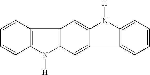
C12=C(C=CC=C1)C1=C(C=C3C(=C1)N([H])C1=CC=CC=C31)N2[H]
